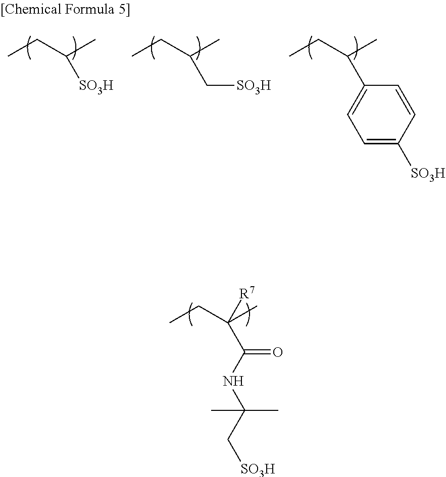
CCC(C)[SO3H].CCC(C)C[SO3H].CCC(C)C1=CC=C([SO3H])C=C1.C(C(C)(C(=O)NC(C[SO3H])(C)C)[R7])C
